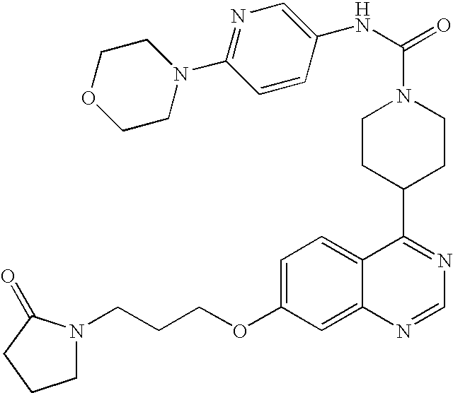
C1CC(C2=NC=NC3=CC(OCCCN4CCCC4=O)=CC=C23)CCN1C(=O)NC1=CN=C(N2CCOCC2)C=C1
